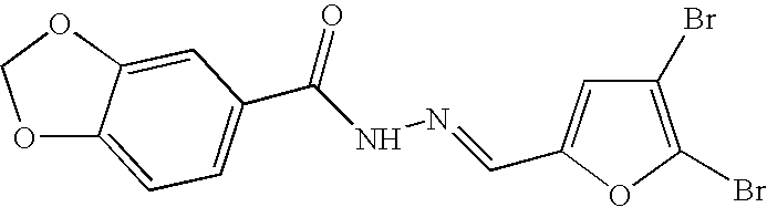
C1(Br)=C(Br)OC(C=NNC(C2=CC=C3C(=C2)OCO3)=O)=C1
